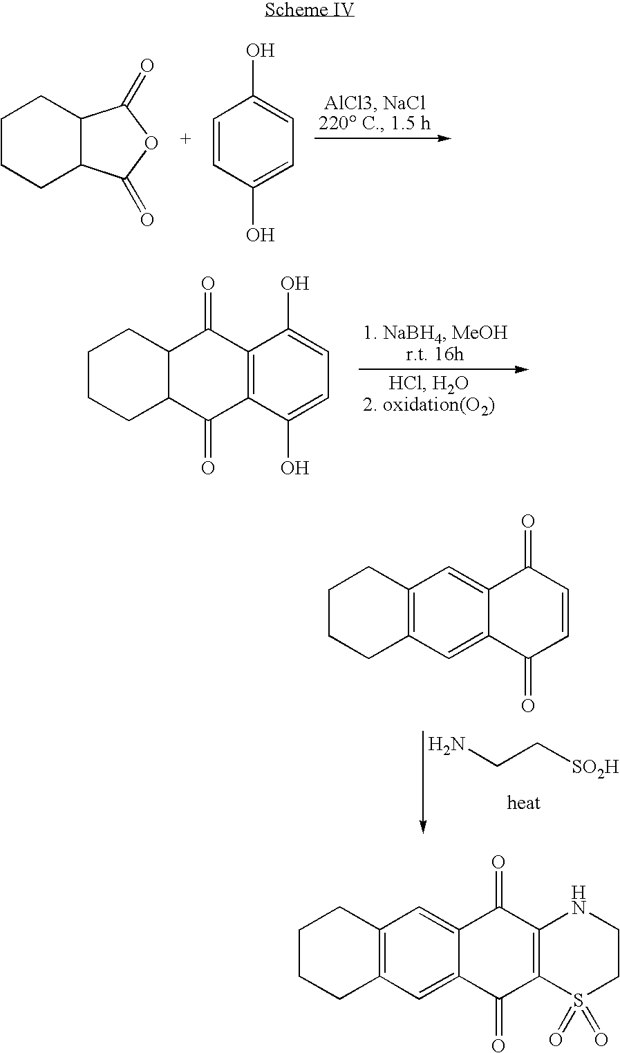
C(C[SO2H])N.C1CCC2=C(C1)C=C1C(=C2)C(=O)C=CC1=O.C1CCC2C(C1)C(=O)OC2=O.C1=CC(O)=CC=C1O.C1CCC2C(C1)C(=O)C1=C(C2=O)C(O)=CC=C1O.C1CCC2=C(C1)C=C1C(=C2)C(=O)C2=C(C1=O)NCCS2(=O)=O
